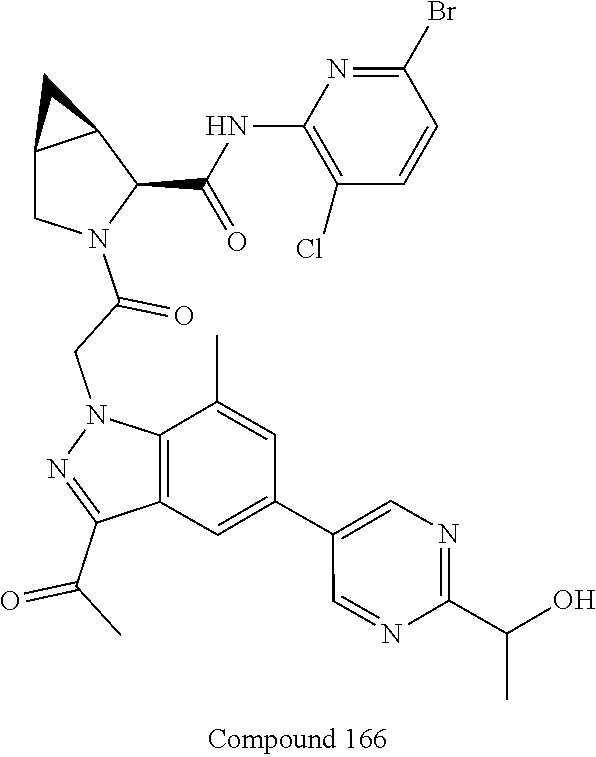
C1(C(=O)C)=NN(CC(=O)N2C(C(=O)NC3=C(Cl)C=CC(Br)=N3)C3C(C2)C3)C2=C1C=C(C1=CN=C(C(O)C)N=C1)C=C2C
